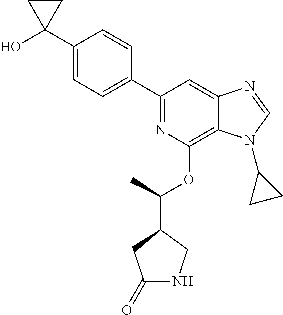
C1(C2=CC=C(C3(O)CC3)C=C2)=NC(OC(C2CC(=O)NC2)C)=C2C(=C1)N=CN2C1CC1
